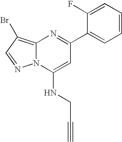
C1(F)=CC=CC=C1C1=NC2=C(Br)C=NN2C(NCC#C)=C1
